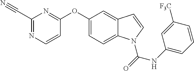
O(C1=CC=C2C(=C1)C=CN2C(=O)NC1=CC=CC([F3C])=C1)C1=NC(C#N)=NC=C1
